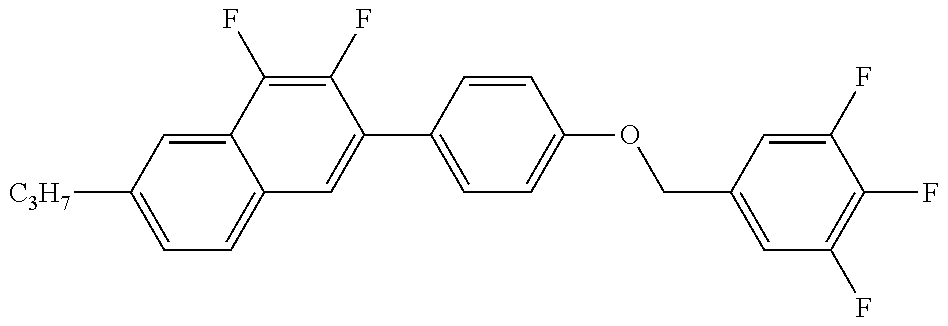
C1=C([C3H7])C=C2C(=C1)C=C(C1=CC=C(OCC3=CC(F)=C(F)C(F)=C3)C=C1)C(F)=C2F
